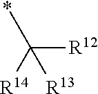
C([R12])([R14])(*)[R13]
